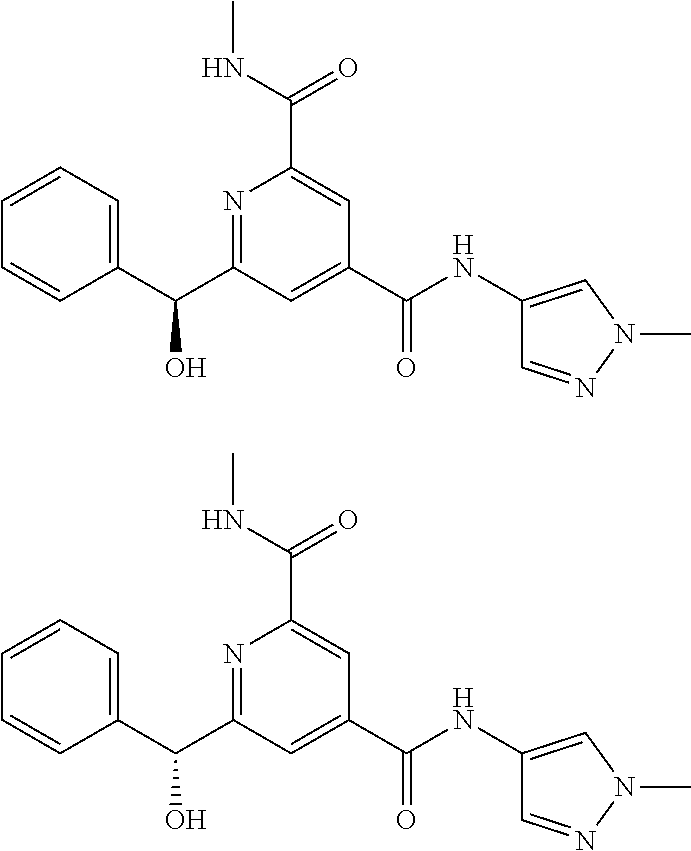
N1=C(C(C2=CC=CC=C2)O)C=C(C(NC2=CN(C)N=C2)=O)C=C1C(NC)=O.N1=C(C(C2=CC=CC=C2)O)C=C(C(NC2=CN(C)N=C2)=O)C=C1C(NC)=O
